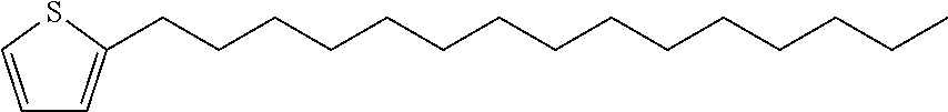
C1=CSC(CCCCCCCCCCCCCCC)=C1
